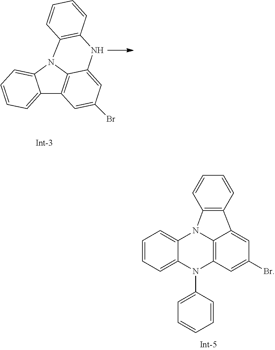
C12=CC=CC=C1N1C3=C2C=C(Br)C=C3NC2=C1C=CC=C2.C1=CC=C2C(=C1)N1C3=C(N2C2=CC=CC=C2)C=C(Br)C=C3C2=C1C=CC=C2
